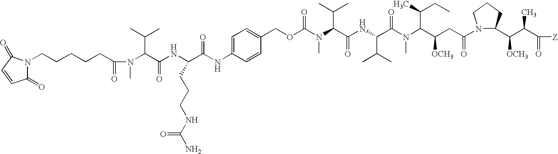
C1(=O)N(CCCCCC(=O)N(C(C(NC(C(NC2=CC=C(COC(N(C(C(NC(C(N(C(C(CC(N3C(C(C(C([Z])=O)C)[OCH3])CCC3)=O)[OCH3])C(C)CC)C)=O)C(C)C)=O)C(C)C)C)=O)C=C2)=O)CCCNC(N)=O)=O)C(C)C)C)C(=O)C=C1
